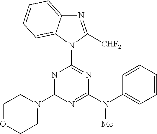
N1=C(N2CCOCC2)N=C(N(C2=CC=CC=C2)[Me])N=C1N1C([CHF2])=NC2=CC=CC=C12
